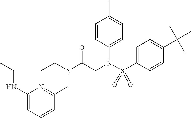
C1=CC(N(S(C2=CC=C(C(C)(C)C)C=C2)(=O)=O)CC(N(CC)CC2=NC(NCC)=CC=C2)=O)=CC=C1C
